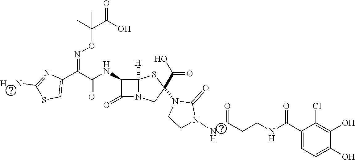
C(=O)(NC1C(=O)N2C1([H])SC(C(O)=O)(N1C(=O)N(NC(CCNC(C3=CC=C(O)C(O)=C3Cl)=O)=O)CC1)C2)C(C1=CSC([H    N])=N1)=NOC(C(O)=O)(C)C
